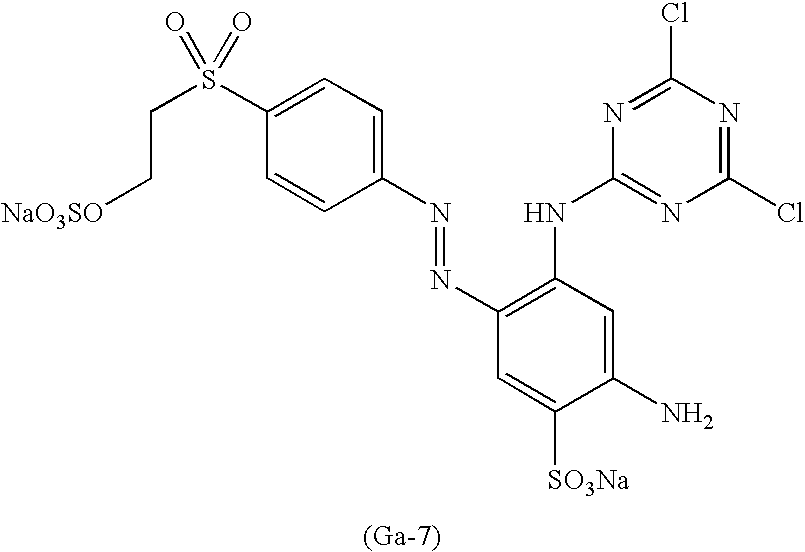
C1=C(S(CC[NaO3SO])(=O)=O)C=CC(N=NC2=C(NC3=NC(Cl)=NC(Cl)=N3)C=C(N)C([SO3Na])=C2)=C1.[(Ga-7)]
